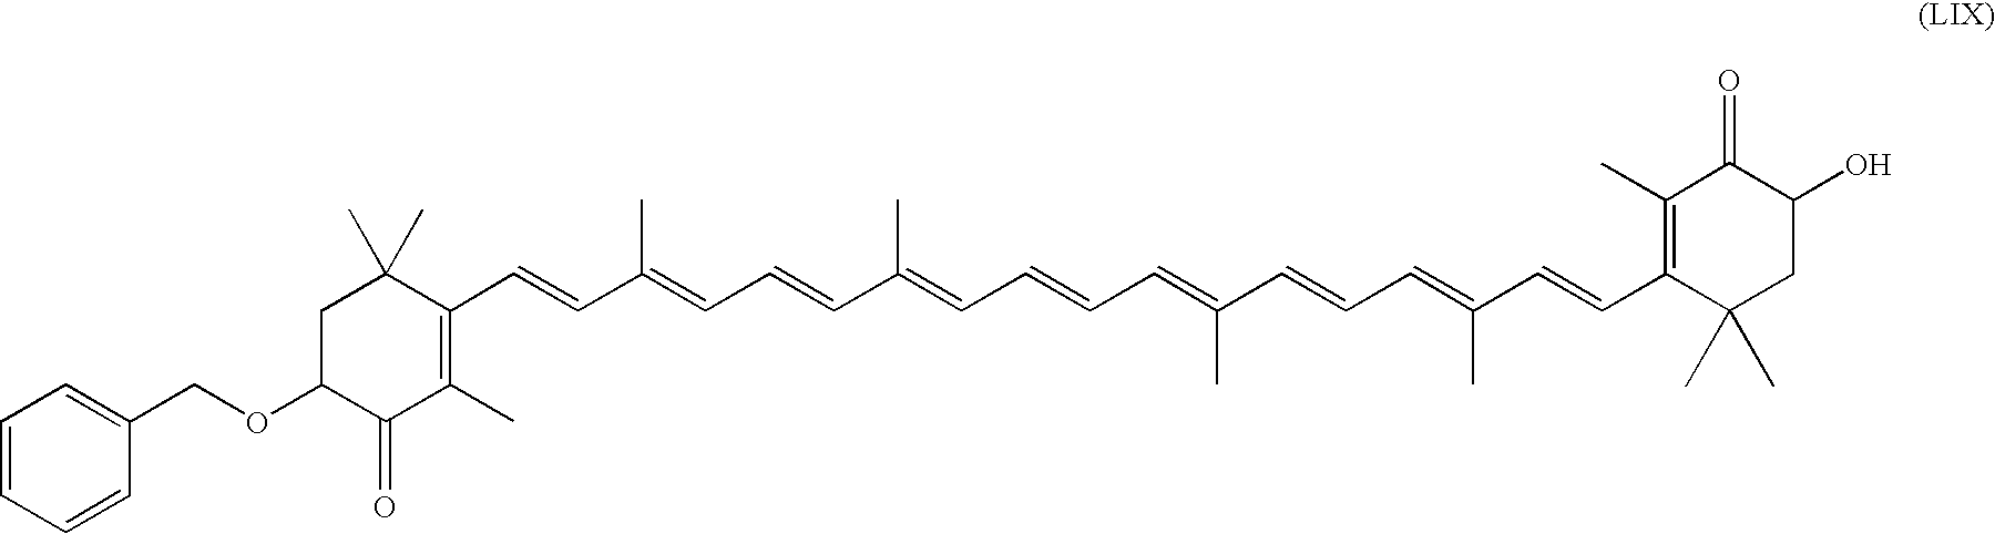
C1C(OCC2=CC=CC=C2)C(=O)C(C)=C(C=CC(=CC=CC(C)=CC=CC=C(C=CC=C(C=CC2=C(C)C(=O)C(O)CC2(C)C)C)C)C)C1(C)C
